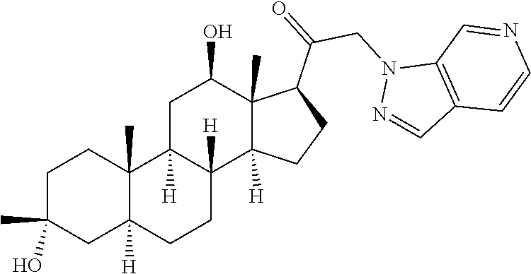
C1C(C)(O)CC2([H])C(C)(C1)C1([H])C([H])(CC2)C2([H])C(C)(C(O)C1)C(C(CN1N=CC3=C1C=NC=C3)=O)CC2
